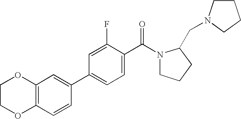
C12=C(C=C(C3=CC=C(C(=O)N4CCCC4CN4CCCC4)C(F)=C3)C=C1)OCCO2
